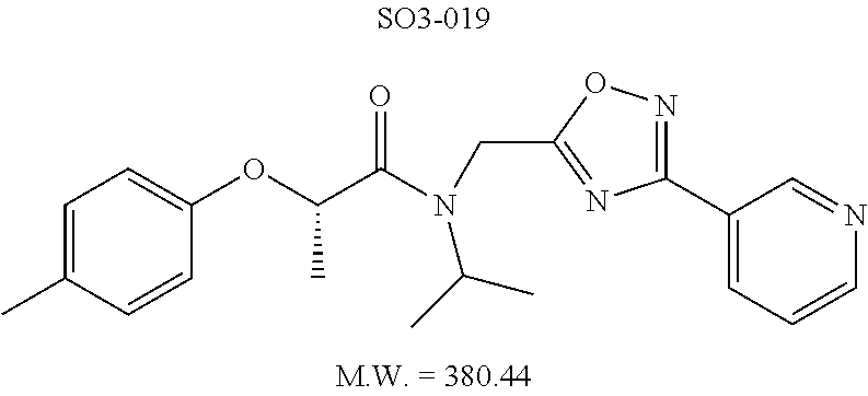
C1(OC(C(N(C(C)C)CC2=NC(C3=CC=CN=C3)=NO2)=O)C)=CC=C(C)C=C1
